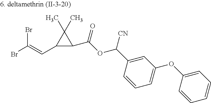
C(=C(Br)Br)C1C(C(OC(C2=CC(OC3=CC=CC=C3)=CC=C2)[CN])=O)C1(C)C
